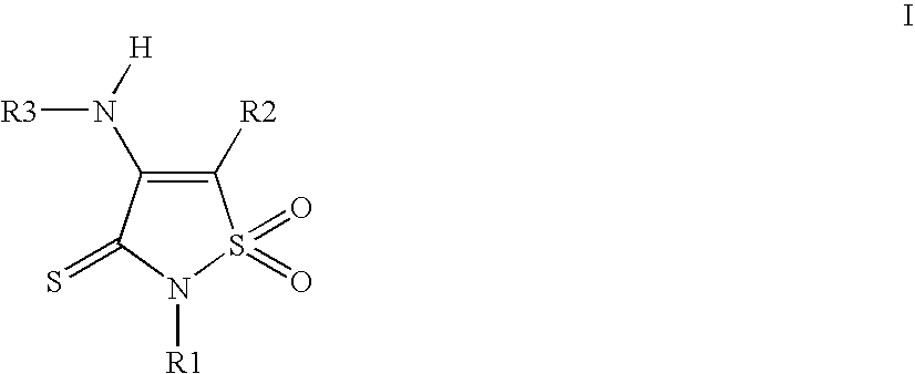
C1([R2])=C(N([R3])[H])C(=S)N([R1])S1(=O)=O
